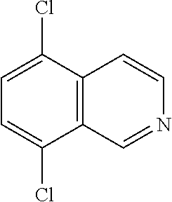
C12=C(C(Cl)=CC=C1Cl)C=CN=C2
